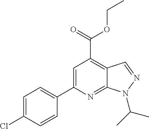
C1=C(Cl)C=CC(C2=CC(C(=O)OCC)=C3C(=N2)N(C(C)C)N=C3)=C1
